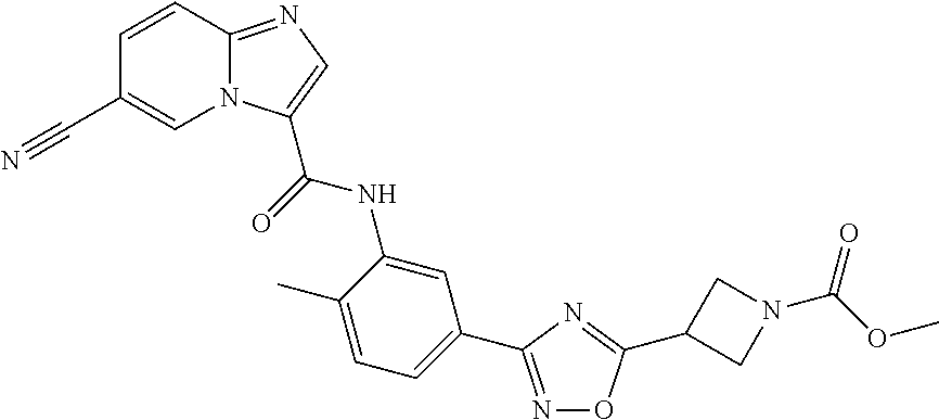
N1=C(C2=CC=C(C)C(NC(=O)C3=CN=C4N3C=C(C#N)C=C4)=C2)N=C(C2CN(C(OC)=O)C2)O1
